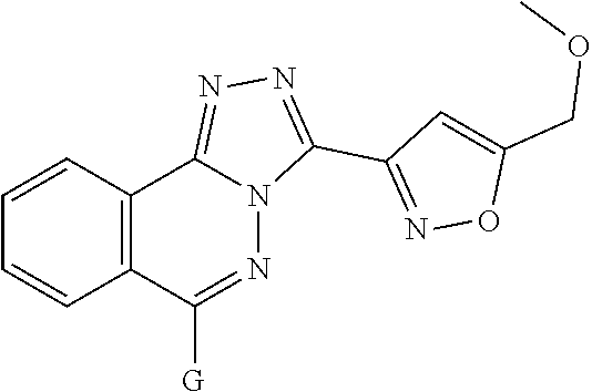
N1=C2C3=C(C=CC=C3)C([G])=NN2C(C2=NOC(COC)=C2)=N1
